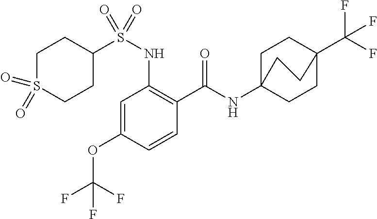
C1=C(OC(F)(F)F)C=CC(C(=O)NC23CCC(C(F)(F)F)(CC2)CC3)=C1NS(C1CCS(=O)(=O)CC1)(=O)=O
